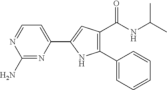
C1(N)=NC(C2=CC(C(=O)NC(C)C)=C(C3=CC=CC=C3)N2)=CC=N1
